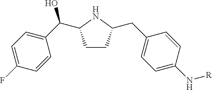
C1CC(CC2=CC=C(N[R])C=C2)NC1C(C1=CC=C(F)C=C1)O
